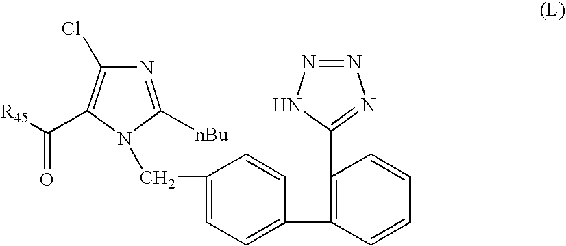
N1=C([nBu])N(CC2=CC=C(C3=C(C4=NN=NN4)C=CC=C3)C=C2)C(C([R45])=O)=C1Cl
